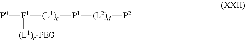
[F1]([(L1)c][P1][(L2)d][P2])([(L1)c-PEG])[P0]
